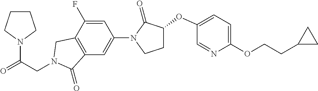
C1C(OC2=CC=C(OCCC3CC3)N=C2)C(=O)N(C2=CC3=C(C(F)=C2)CN(CC(=O)N2CCCC2)C3=O)C1
